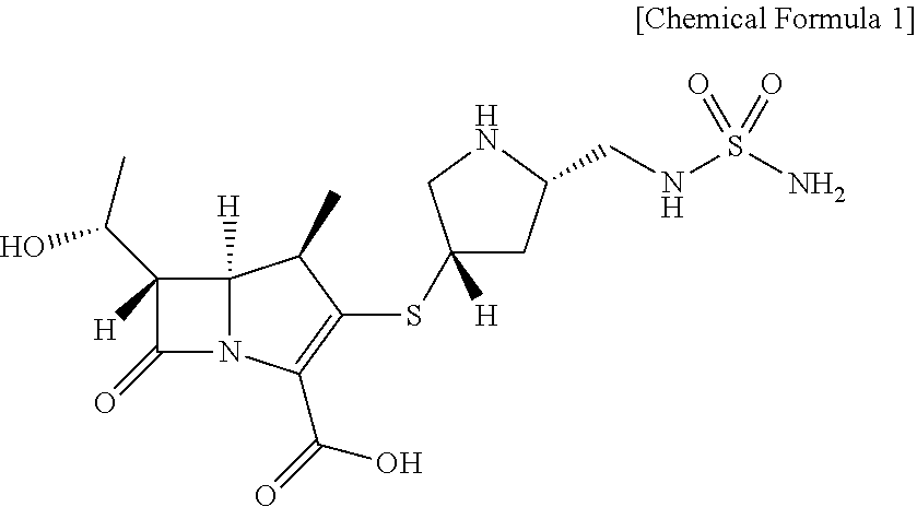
C1(C(O)C)([H])C(=O)N2C1([H])C(C)C(SC1([H])CC(CNS(N)(=O)=O)NC1)=C2C(O)=O
